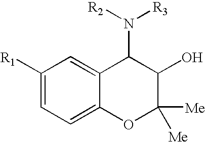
C1([R1])=CC=C2C(=C1)C(N([R3])[R2])C(O)C([Me])([Me])O2
